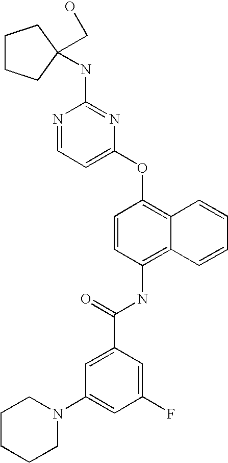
N1=CC=C(OC2=C3C(=C(NC(C4=CC(N5CCCCC5)=CC(F)=C4)=O)C=C2)C=CC=C3)N=C1NC1(CO)CCCC1
